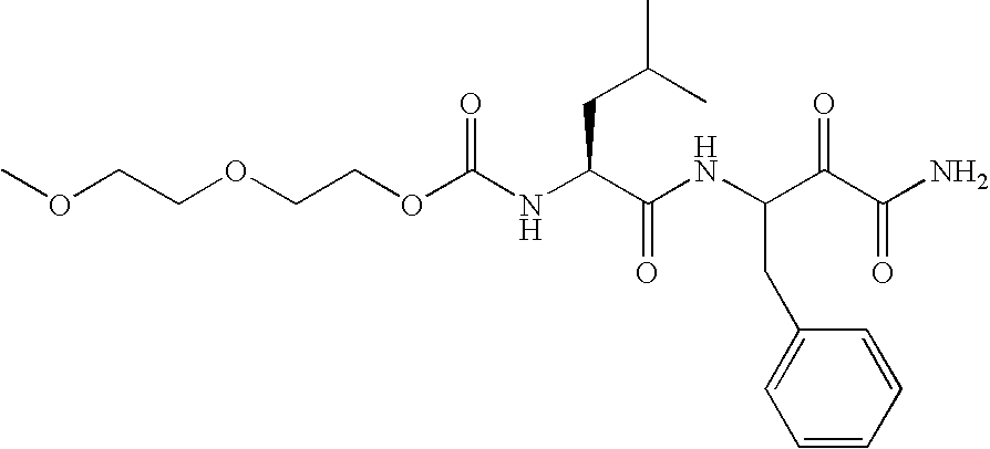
O(C(NC(C(NC(C(C(N)=O)=O)CC1=CC=CC=C1)=O)CC(C)C)=O)CCOCCOC
